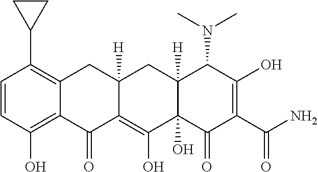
C1=CC(O)=C2C(=C1C1CC1)CC1([H])C(=C(O)C3(O)C([H])(C1)C(N(C)C)C(O)=C(C(N)=O)C3=O)C2=O
